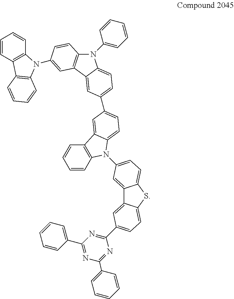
C12=CC(N3C4=CC=C(C5=CC=C6C(=C5)C5=C(C=CC(N7C8=C(C9=C7C=CC=C9)C=CC=C8)=C5)N6C5=CC=CC=C5)C=C4C4=C3C=CC=C4)=CC=C1SC1=CC=C(C3=NC(C4=CC=CC=C4)=NC(C4=CC=CC=C4)=N3)C=C21
